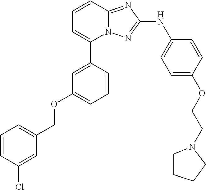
C1=CC2=NC(NC3=CC=C(OCCN4CCCC4)C=C3)=NN2C(C2=CC(OCC3=CC=CC(Cl)=C3)=CC=C2)=C1
